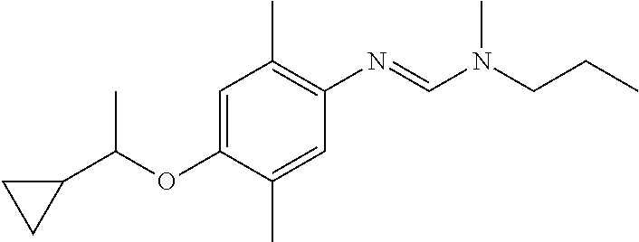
C1(C(OC2=CC(C)=C(N=CN(CCC)C)C=C2C)C)CC1
